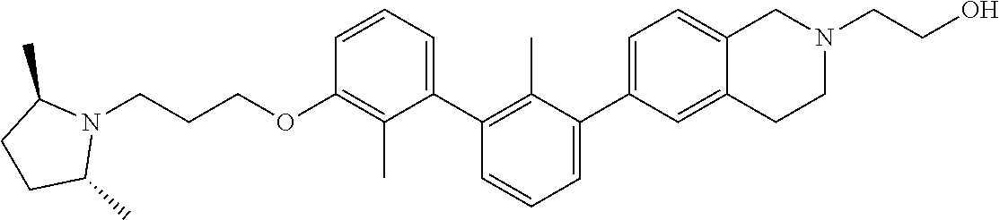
C1(OCCCN2C(C)CCC2C)=C(C)C(C2=C(C)C(C3=CC=C4C(=C3)CCN(CCO)C4)=CC=C2)=CC=C1
